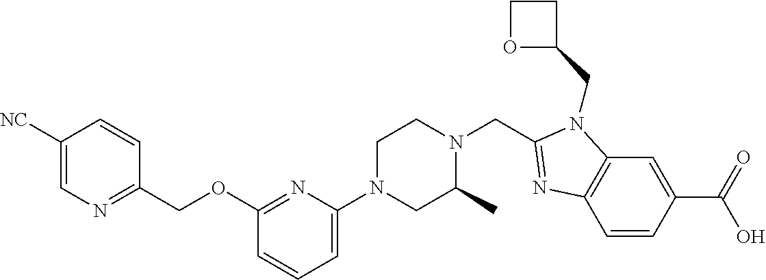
C12=C(C=C(C(=O)O)C=C1)N(CC1CCO1)C(CN1CCN(C3=CC=CC(OCC4=NC=C([NC])C=C4)=N3)CC1C)=N2
